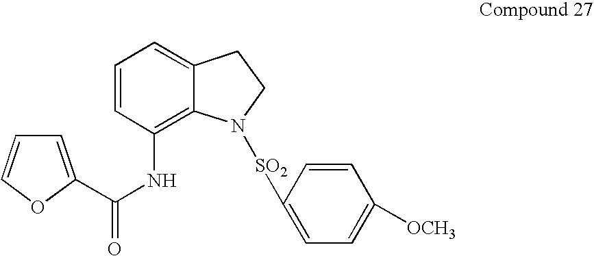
C1=C(C(NC2=C3C(=CC=C2)CCN3[SO2]C2=CC=C([OCH3])C=C2)=O)OC=C1
